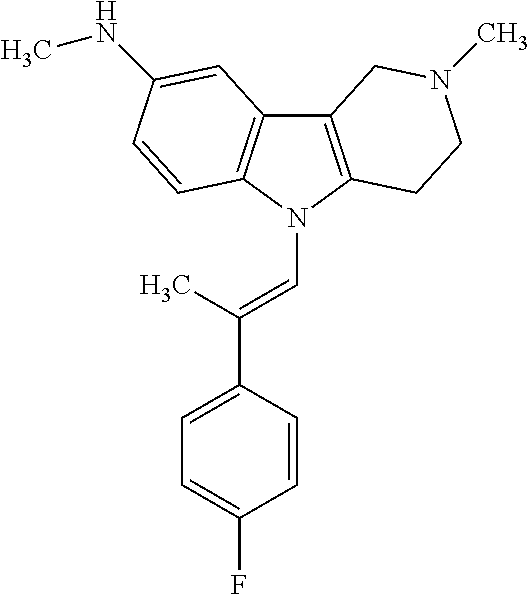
C12=C(N(C=C(C3=CC=C(F)C=C3)C)C3=C1C=C(NC)C=C3)CCN(C)C2
